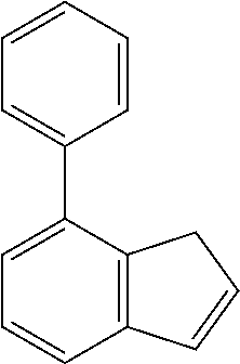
C1=CC=CC(C2=CC=CC3=C2CC=C3)=C1
